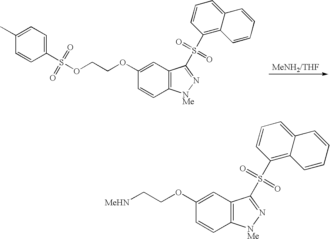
O(CCOC1=CC2=C(C=C1)[NMe]N=C2S(C1=C2C(=CC=C1)C=CC=C2)(=O)=O)S(C1=CC=C(C)C=C1)(=O)=O.[MeNH2/THF].C(COC1=CC2=C(C=C1)[NMe]N=C2S(C1=C2C(=CC=C1)C=CC=C2)(=O)=O)[MeHN]
